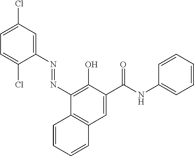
C1(Cl)=CC=C(Cl)C(N=NC2=C(O)C(C(NC3=CC=CC=C3)=O)=CC3=C2C=CC=C3)=C1
